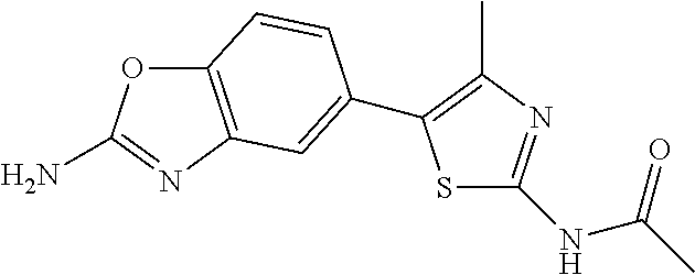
C12=C(N=C(N)O1)C=C(C1=C(C)N=C(NC(=O)C)S1)C=C2
